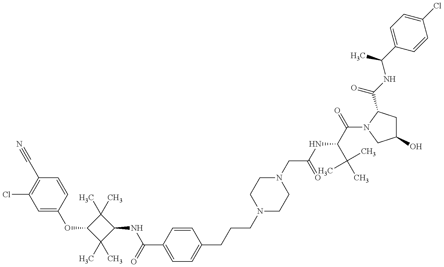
C1=C(OC2C(C)(C)C(NC(=O)C3=CC=C(CCCN4CCN(CC(NC(C(=O)N5C(C(=O)NC(C)C6=CC=C(Cl)C=C6)CC(O)C5)C(C)(C)C)=O)CC4)C=C3)C2(C)C)C=CC(C#N)=C1Cl
